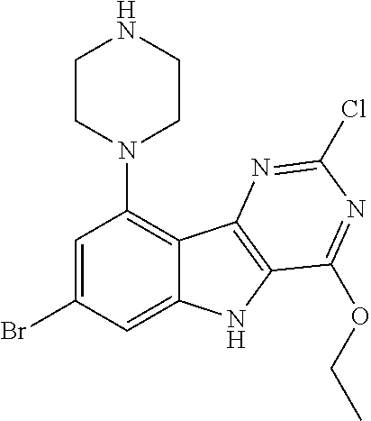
C1=C(Br)C=C2C(=C1N1CCNCC1)C1=C(N2)C(OCC)=NC(Cl)=N1
